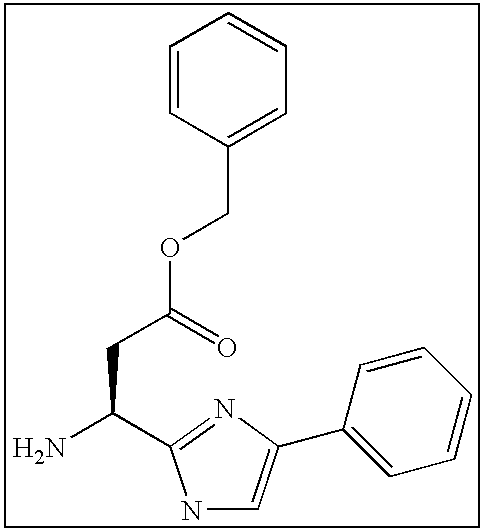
C1=CC(COC(=O)CC(N)C2=NC(C3=CC=CC=C3)=CN2)=CC=C1
